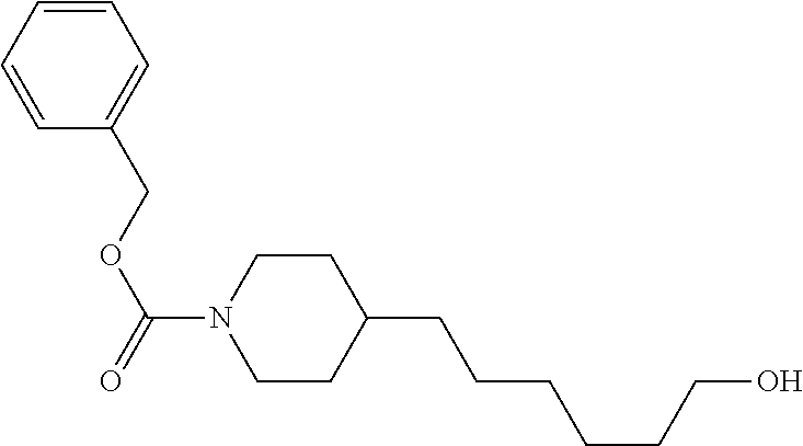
C1CC(CCCCCCO)CCN1C(OCC1=CC=CC=C1)=O
